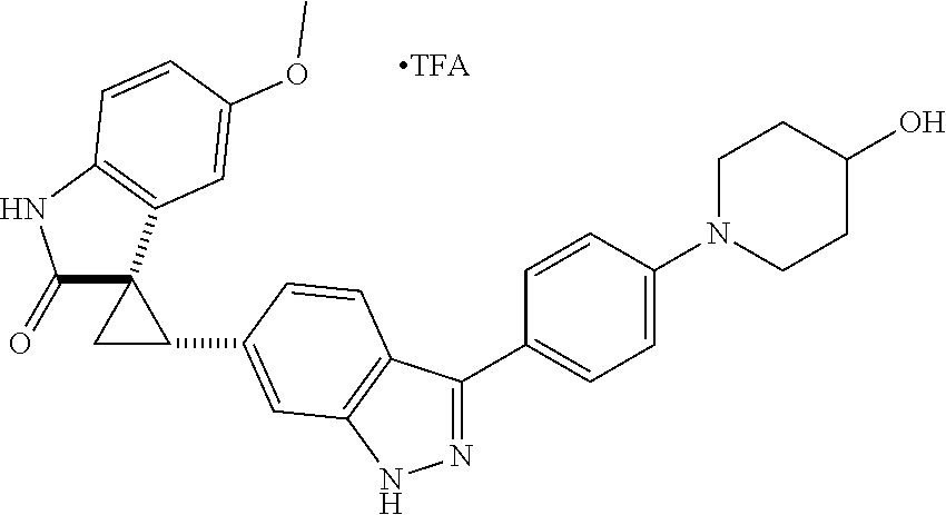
C1(=O)C2(C3=C(N1)C=CC(OC)=C3)CC2C1=CC2=C(C(C3=CC=C(N4CCC(O)CC4)C=C3)=NN2)C=C1
